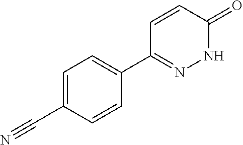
C1=C(C#N)C=CC(C2=NNC(=O)C=C2)=C1
